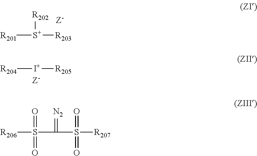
[R201][S+]([R203])[R202].[R204][I+][R205].[R206]S(C(S([R207])(=O)=O)=[N2])(=O)=O
